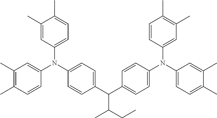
C(C(CC)C)(C1=CC=C(N(C2=CC(C)=C(C)C=C2)C2=CC=C(C)C(C)=C2)C=C1)C1=CC=C(N(C2=CC=C(C)C(C)=C2)C2=CC(C)=C(C)C=C2)C=C1
